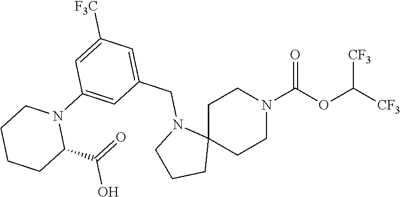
C1C2(CCN(C(OC([CF3])[CF3])=O)C1)N(CC1=CC([F3C])=CC(N3CCCCC3C(=O)O)=C1)CCC2
